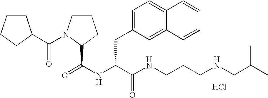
Cl.N(C(C(NCCCNCC(C)C)=O)CC1=CC=C2C(=C1)C=CC=C2)C(=O)C1N(C(=O)C2CCCC2)CCC1
